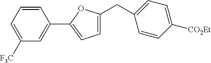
C1=CC=C([F3C])C=C1C1=CC=C(CC2=CC=C([CO2Et])C=C2)O1
